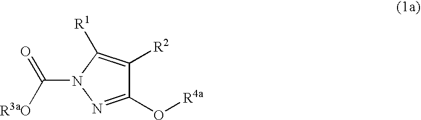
C1(O[R4a])=NN(C([R3aO])=O)C([R1])=C1[R2]
